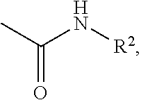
C(=O)(N[R2])C
